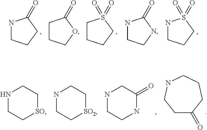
N1CCCC1=O.C1CCOC1=O.C1CCCS1(=O)=O.N1CCNC1=O.N1CCCS1(=O)=O.N1CC[SO]CC1.N1CC[SO2]CC1.N1CCNC(=O)C1.C1C(=O)CCCNC1
